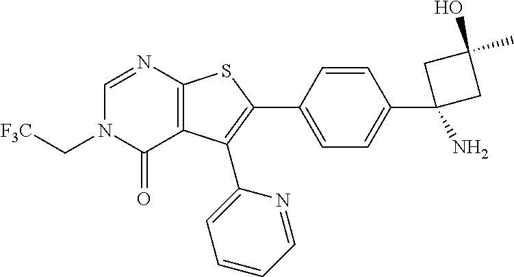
C12=C(C(C3=CC=CC=N3)=C(C3=CC=C(C4(N)CC(C)(O)C4)C=C3)S1)C(=O)N(C[F3C])C=N2
